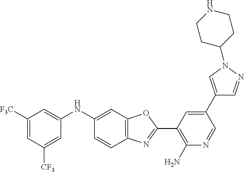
C1(NC2=CC3=C(C=C2)N=C(C2=C(N)N=CC(C4=CN(C5CCNCC5)N=C4)=C2)O3)=CC([F3C])=CC([CF3])=C1
